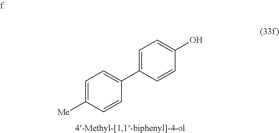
C1(C2=CC=C([Me])C=C2)=CC=C(O)C=C1
